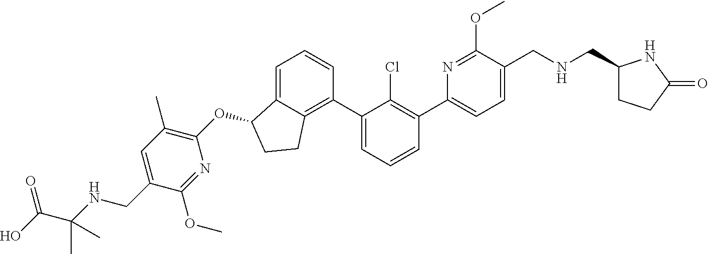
O(C1C2=CC=CC(C3=CC=CC(C4=CC=C(CNCC5CCC(=O)N5)C(OC)=N4)=C3Cl)=C2CC1)C1=C(C)C=C(CNC(C(O)=O)(C)C)C(OC)=N1
